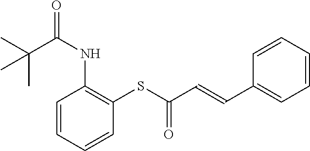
CC(C(NC1=C(SC(C=CC2=CC=CC=C2)=O)C=CC=C1)=O)(C)C
